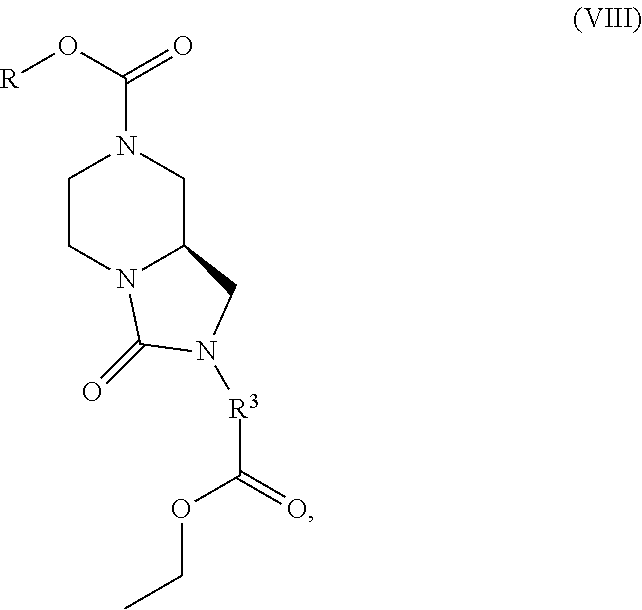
N1(C(=O)O[R])CC2N(CC1)C(=O)N([R3]C(=O)OCC)C2
